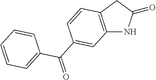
C12=C(CC(=O)N1)C=CC(C(=O)C1=CC=CC=C1)=C2
